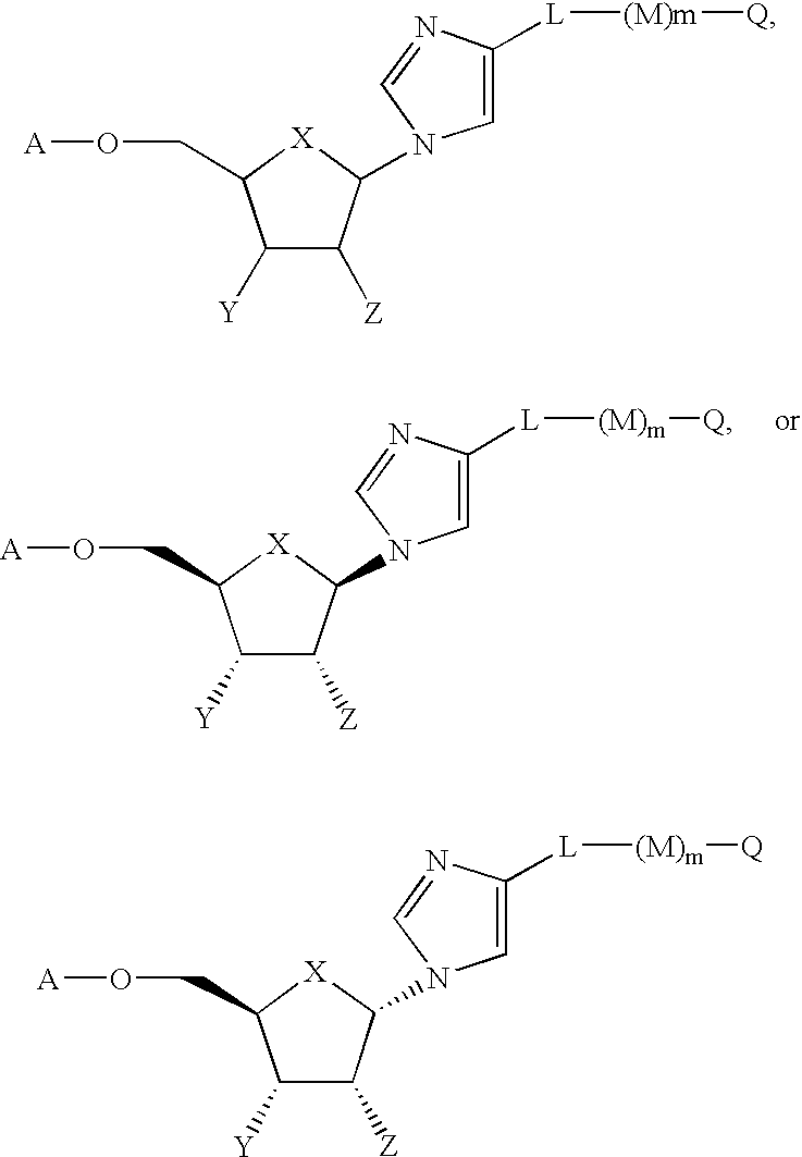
C1([Y])C([Z])C(N2C=C([L][(M)m][Q])N=C2)[X]C1CO[A].C1([Y])C([Z])C(N2C=C([L][(M)m][Q])N=C2)[X]C1CO[A].C1([Y])C([Z])C(N2C=C([L][(M)m][Q])N=C2)[X]C1CO[A]
